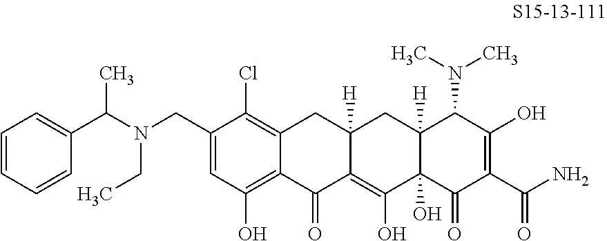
C12=C(Cl)C(CN(C(C3=CC=CC=C3)C)CC)=CC(O)=C1C(=O)C1=C(O)C3(O)C([H])(CC1([H])C2)C(N(C)C)C(O)=C(C(N)=O)C3=O
